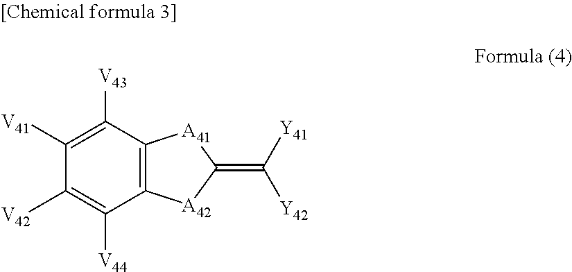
C1([V41])=C([V43])C2=C(C([V44])=C1[V42])[A42]C(=C([Y41])[Y42])[A41]2
